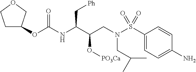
C1C(OC(NC(C(CN(S(=O)(=O)C2=CC=C(N)C=C2)CC(C)C)O[PO3Ca])C[Ph])=O)COC1
